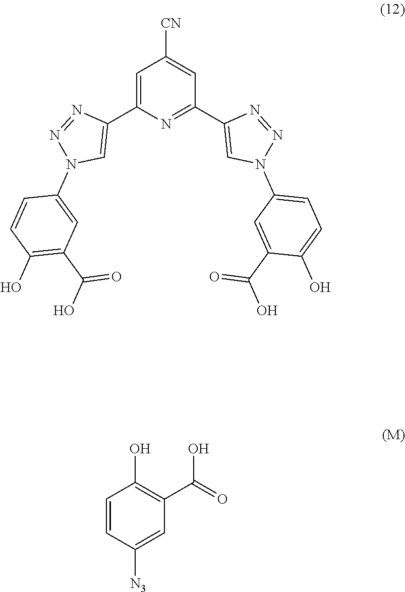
C1(N2N=NC(C3=NC(C4=CN(C5=CC(C(O)=O)=C(O)C=C5)N=N4)=CC([CN])=C3)=C2)=CC=C(O)C(C(O)=O)=C1.C1(O)=C(C(=O)O)C=C([N3])C=C1
